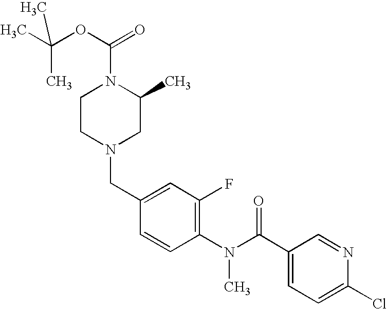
C1(CN2CC(C)N(C(OC(C)(C)C)=O)CC2)=CC(F)=C(N(C(C2=CC=C(Cl)N=C2)=O)C)C=C1
